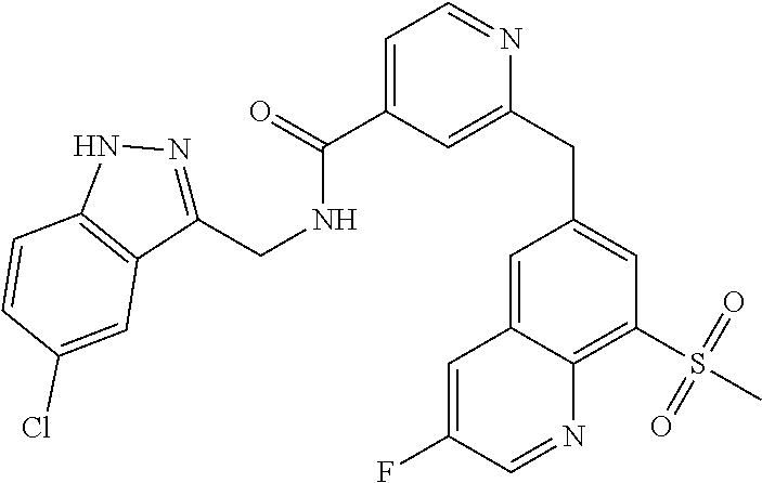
C1=C(C(=O)NCC2=NNC3=C2C=C(Cl)C=C3)C=C(CC2=CC(S(C)(=O)=O)=C3C(=C2)C=C(F)C=N3)N=C1
